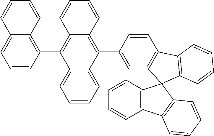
C1=CC(C2=C3C(=C(C4=CC5=C(C=C4)C4=C(C=CC=C4)C54C5=C(C=CC=C5)C5=C4C=CC=C5)C4=CC=CC=C42)C=CC=C3)=C2C(=C1)C=CC=C2
